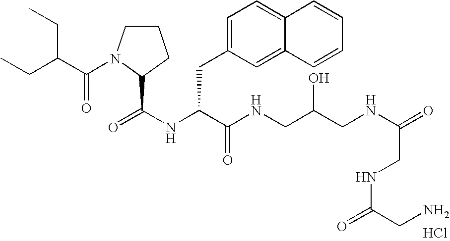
N(C(C(NCC(CNC(=O)CNC(=O)CN)O)=O)CC1=CC=C2C(=C1)C=CC=C2)C(=O)C1N(C(C(CC)CC)=O)CCC1.Cl
